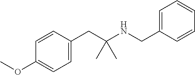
C1=C(CNC(CC2=CC=C(OC)C=C2)(C)C)C=CC=C1
